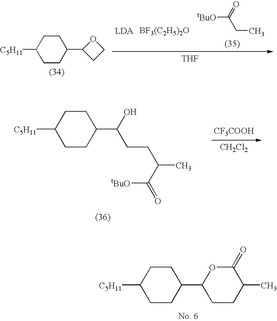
[C5H11]C1CCC(C2CCC(C)C(=O)O2)CC1.[C5H11]C1CCC(C2CCO2)CC1.[tBuO]C(CC)=O.[BF3(C2H5)2O].[THF].[C5H11]C1CCC(C(O)CCC(C)C([tBuO])=O)CC1.[CF3COOH].[CH2Cl2]
